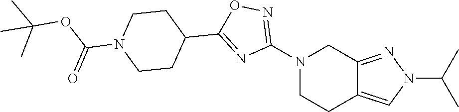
C12=CN(C(C)C)N=C1CN(C1=NOC(C3CCN(C(OC(C)(C)C)=O)CC3)=N1)CC2
